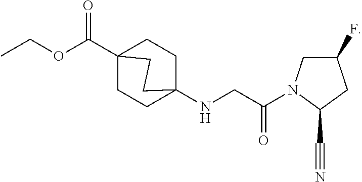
O=C(C12CCC(NCC(=O)N3CC(F)CC3C#N)(CC1)CC2)OCC
